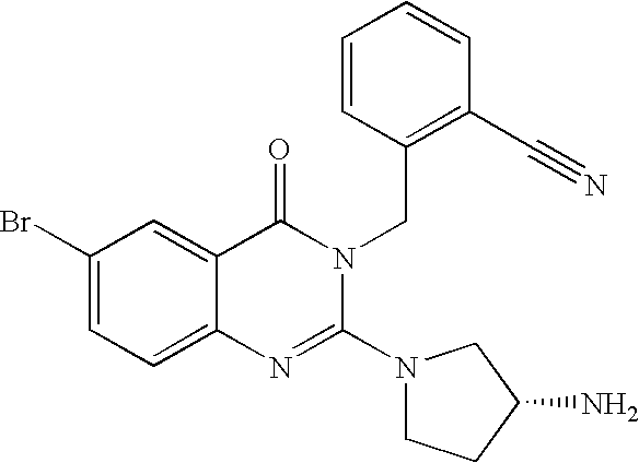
C12=CC=C(Br)C=C1C(=O)N(CC1=C(C#N)C=CC=C1)C(N1CCC(N)C1)=N2
